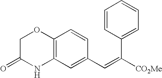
C12=C(C=C(C=C([CO2Me])C3=CC=CC=C3)C=C1)NC(=O)CO2
